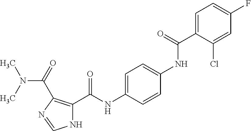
C1=C(C(NC2=CC=C(NC(C3=C(C(=O)N(C)C)N=CN3)=O)C=C2)=O)C(Cl)=CC(F)=C1
